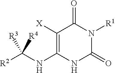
[R2]C(NC1=C([X])C(=O)N([R1])C(=O)N1)([R4])[R3]
